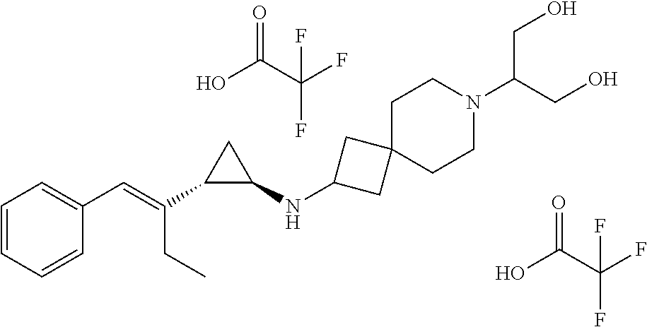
C1=CC=CC(C=C(C2C(NC3CC4(C3)CCN(C(CO)CO)CC4)C2)CC)=C1.C(=O)(O)C(F)(F)F.C(=O)(O)C(F)(F)F
